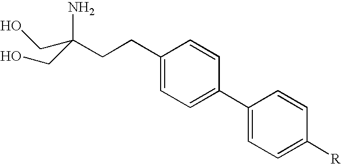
C(N)(CO)(CCC1=CC=C(C2=CC=C([R])C=C2)C=C1)CO
